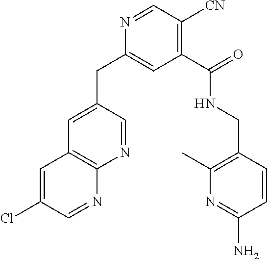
C1=NC(CC2=CC3=C(N=C2)N=CC(Cl)=C3)=CC(C(NCC2=C(C)N=C(N)C=C2)=O)=C1[CN]
